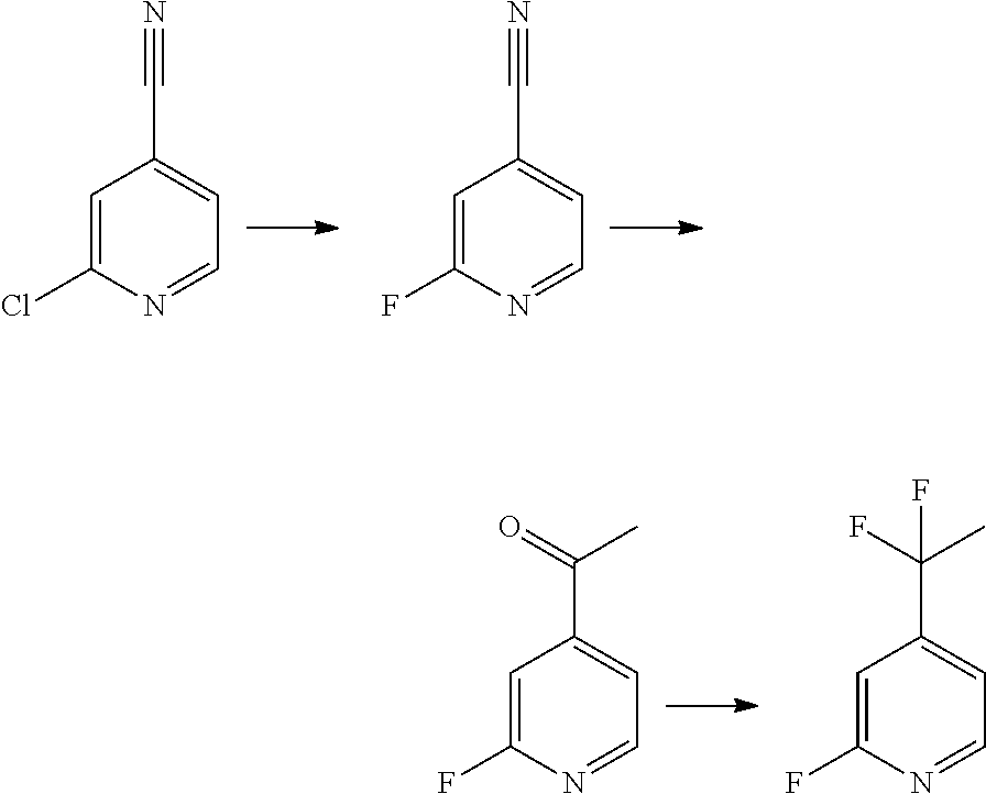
C1=C(Cl)N=CC=C1C#N.C1=C(F)N=CC=C1C#N.C1=C(F)N=CC=C1C(C)=O.C1=C(F)N=CC=C1C(C)(F)F
